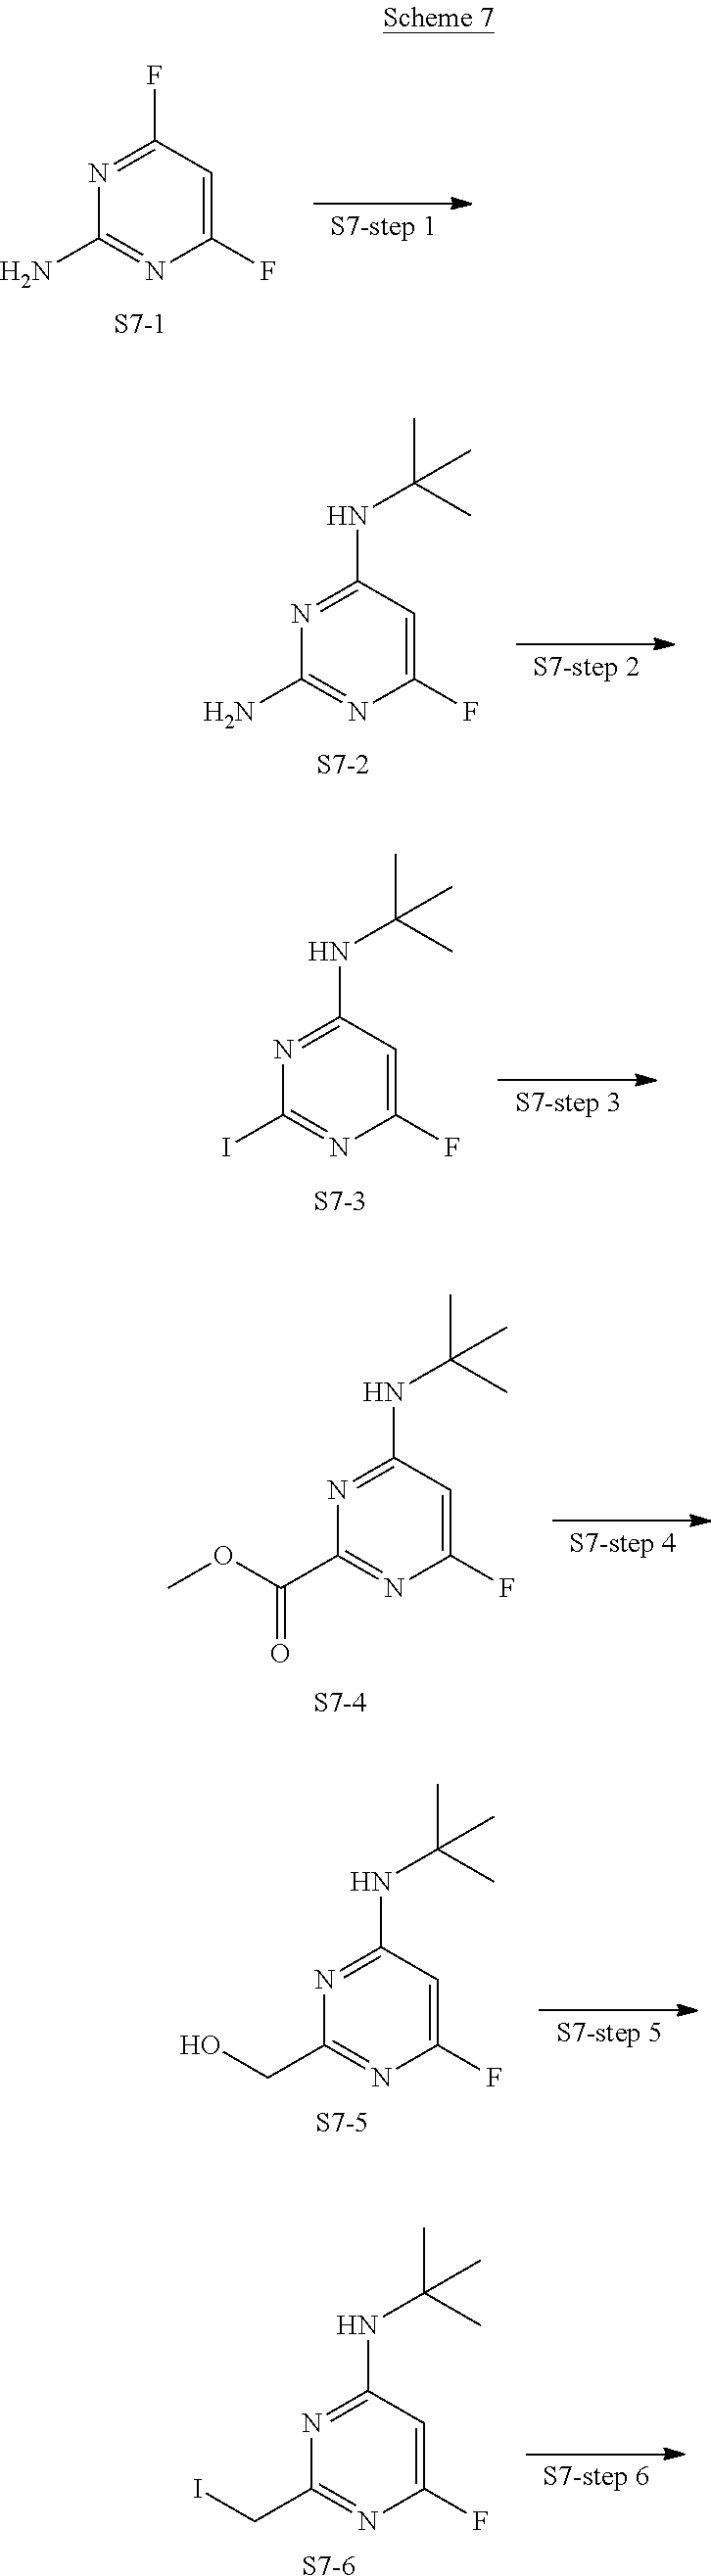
N1=C(F)C=C(F)N=C1N.[S7-1].N1=C(NC(C)(C)C)C=C(F)N=C1N.[S7-2].N1=C(NC(C)(C)C)C=C(F)N=C1I.[S7-3].N1=C(NC(C)(C)C)C=C(F)N=C1C(OC)=O.[S7-4].N1=C(NC(C)(C)C)C=C(F)N=C1CO.[S7-5].N1=C(NC(C)(C)C)C=C(F)N=C1CI.[S7-6]
